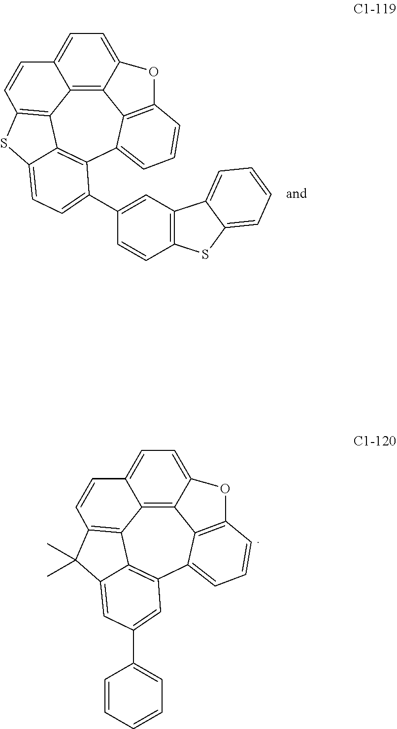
C12=C3C4=C5C=CC3=CC=C1OC1=C2C(=CC=C1)C1=C4C(=CC=C1C1=CC2=C(C=C1)SC1=CC=CC=C21)S5.C12=C3C4=C5C=CC3=CC=C1OC1=C2C(=CC=C1)C1=C4C(=CC(C2=CC=CC=C2)=C1)C5(C)C
